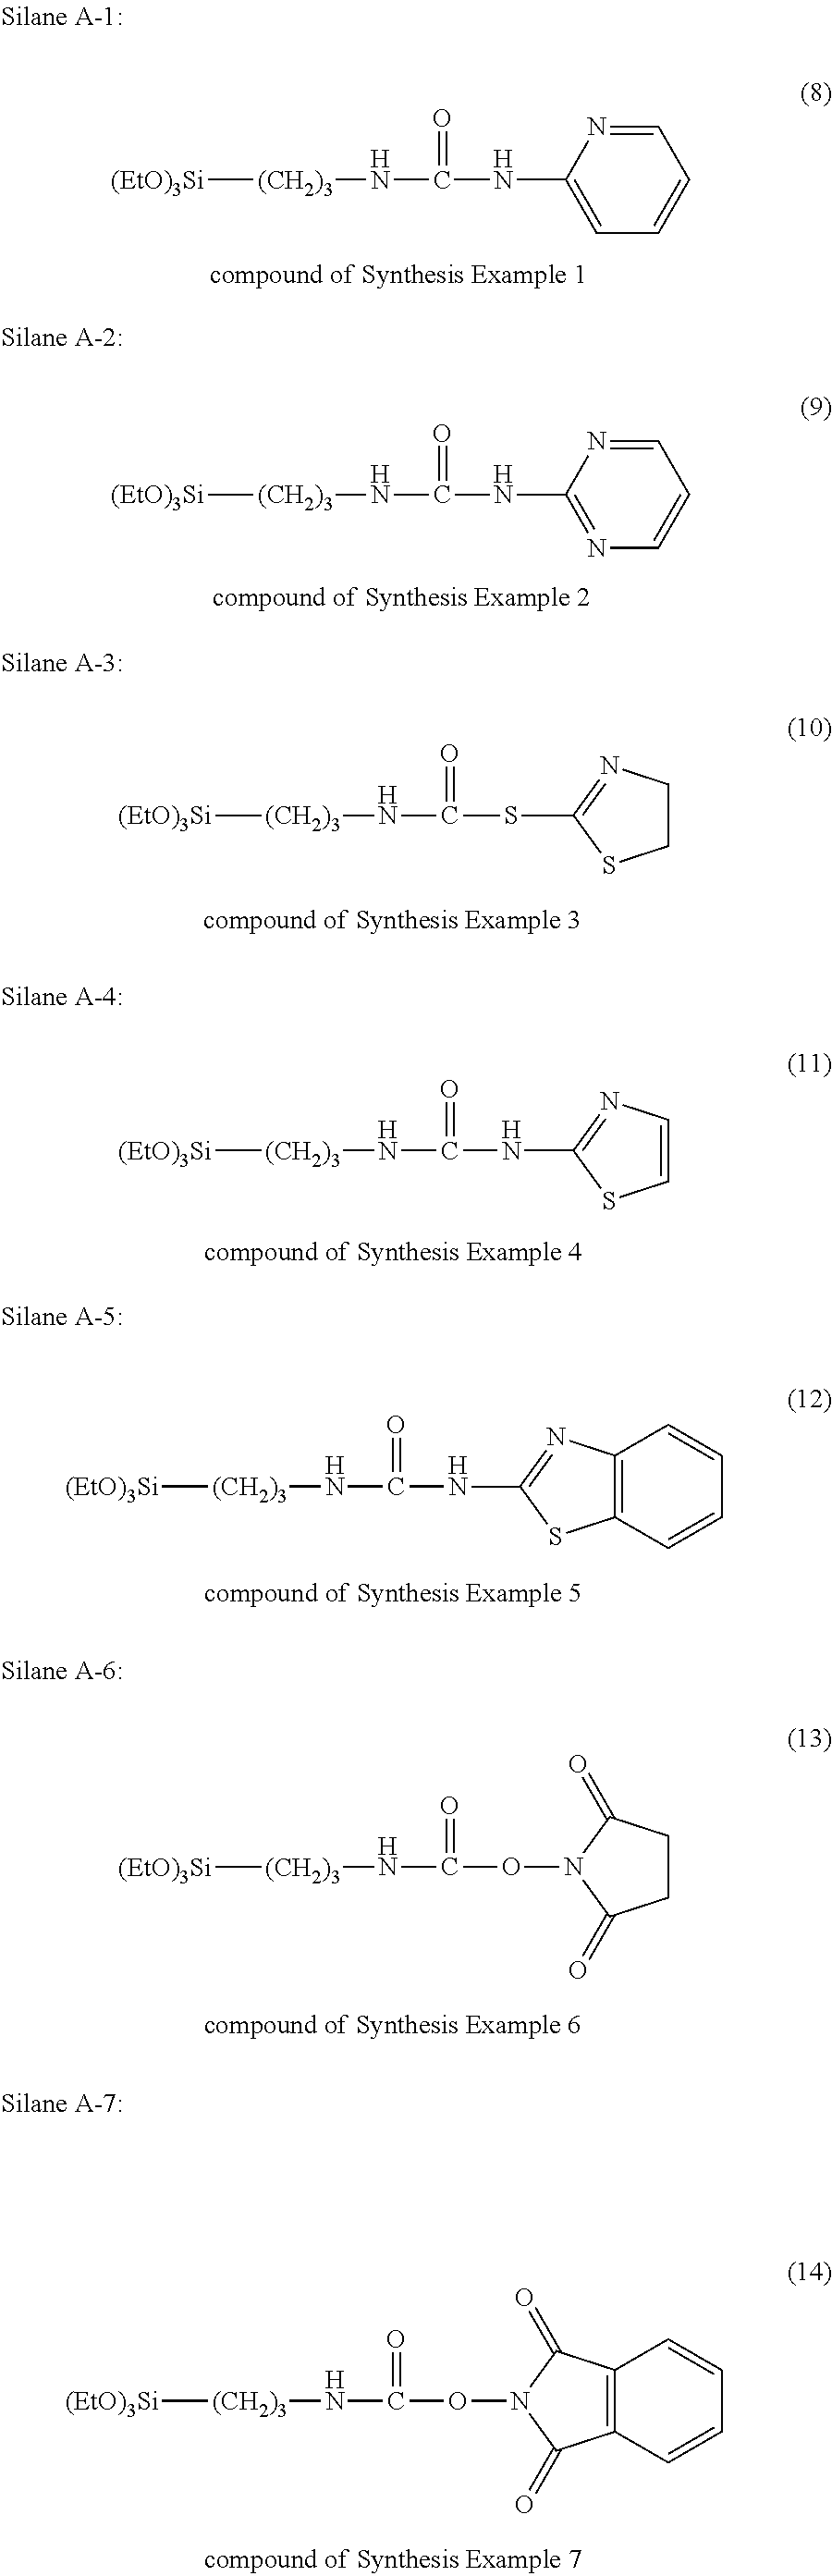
[(EtO)3Si][(CH2)3]NC(NC1=CC=CC=N1)=O.[(EtO)3Si][(CH2)3]NC(NC1=NC=CC=N1)=O.[(EtO)3Si][(CH2)3]NC(SC1=NCCS1)=O.[(EtO)3Si][(CH2)3]NC(ON1C(=O)C2=C(C1=O)C=CC=C2)=O.[(EtO)3Si][(CH2)3]NC(ON1C(=O)CCC1=O)=O.[(EtO)3Si][(CH2)3]NC(NC1=NC2=C(S1)C=CC=C2)=O.[(EtO)3Si][(CH2)3]NC(NC1=NC=CS1)=O
